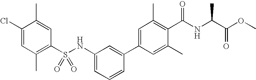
S(NC1=CC=CC(C2=CC(C)=C(C(NC(C(OC)=O)C)=O)C(C)=C2)=C1)(=O)(=O)C1=C(C)C=C(Cl)C(C)=C1
